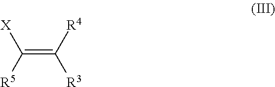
C(=C([R4])[R3])([R5])[X]
